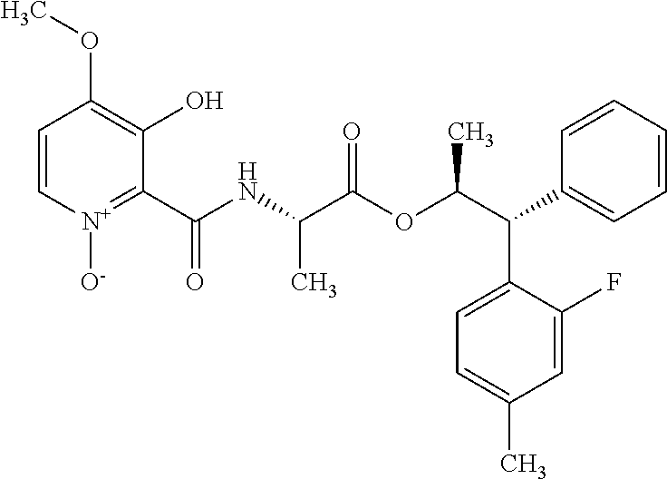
C1=C[N+]([O-])=C(C(NC(C(OC(C(C2=CC=CC=C2)C2=CC=C(C)C=C2F)C)=O)C)=O)C(O)=C1OC
